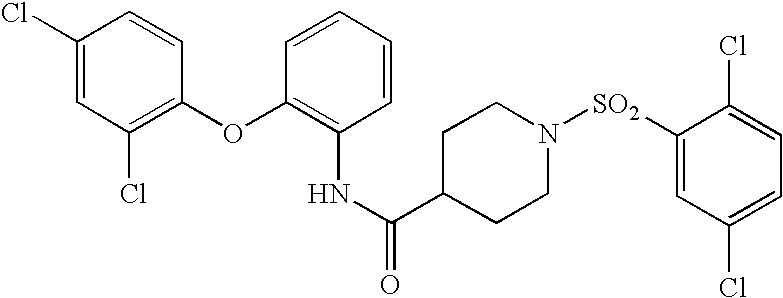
C1(Cl)=CC(Cl)=C(OC2=C(NC(=O)C3CCN([SO2]C4=CC(Cl)=CC=C4Cl)CC3)C=CC=C2)C=C1
